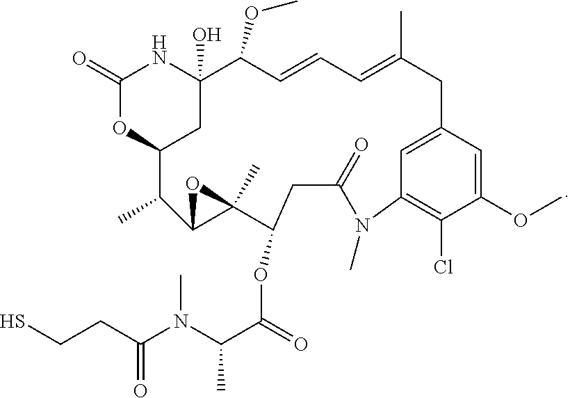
C(C(=O)OC1C2(C)OC2C(C)C2OC(=O)NC(O)(C2)C(OC)C=CC=C(C)CC2=CC(=C(Cl)C(OC)=C2)N(C)C(=O)C1)(N(C(CCS)=O)C)C
